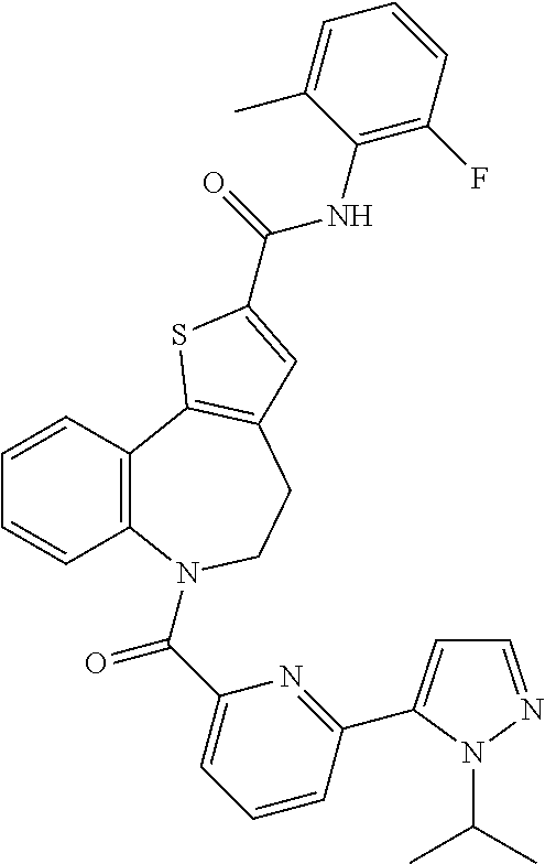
C1=NN(C(C)C)C(C2=NC(C(=O)N3C4=C(C=CC=C4)C4=C(CC3)C=C(C(=O)NC3=C(F)C=CC=C3C)S4)=CC=C2)=C1
